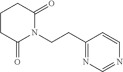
C(CN1C(=O)CCCC1=O)C1=NC=NC=C1
